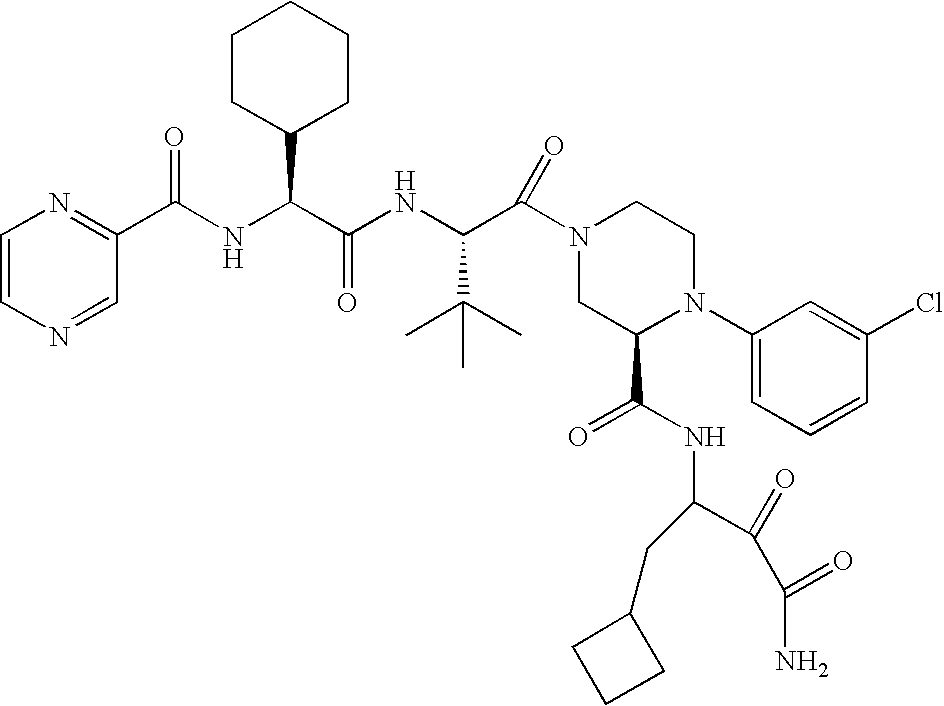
C1=CN=CC(C(NC(C(NC(C(N2CC(C(=O)NC(C(=O)C(=O)N)CC3CCC3)N(C3=CC=CC(Cl)=C3)CC2)=O)C(C)(C)C)=O)C2CCCCC2)=O)=N1
